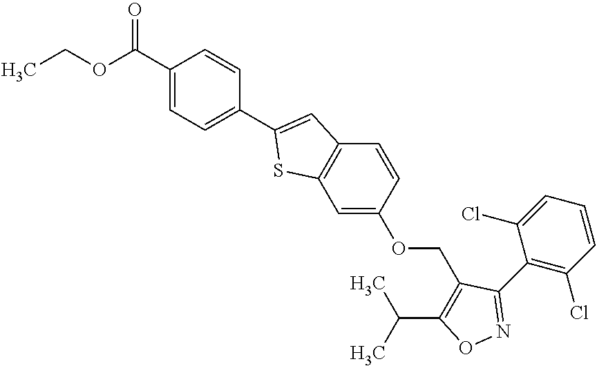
C1(C(=O)OCC)=CC=C(C2=CC3=C(C=C(OCC4=C(C(C)C)ON=C4C4=C(Cl)C=CC=C4Cl)C=C3)S2)C=C1
